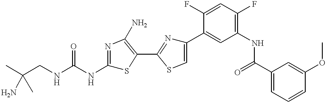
C(CNC(NC1=NC(N)=C(C2=NC(C3=CC(NC(C4=CC=CC(OC)=C4)=O)=C(F)C=C3F)=CS2)S1)=O)(C)(C)N
